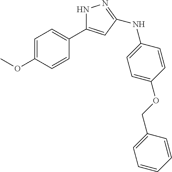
C1=C(OC)C=CC(C2=CC(NC3=CC=C(OCC4=CC=CC=C4)C=C3)=NN2)=C1
